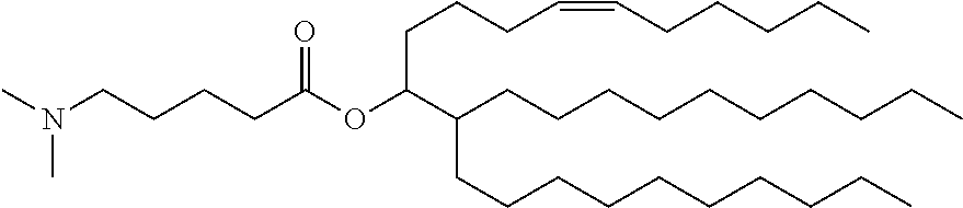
C(C(CCCCCCCCCC)CCCCCCCCCC)(OC(CCCCN(C)C)=O)CCCC=CCCCCC
